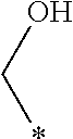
C(O)*
